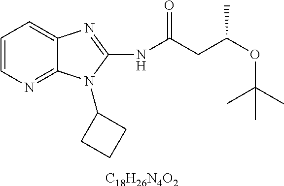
[C18H26N4O2].C1=CN=C2C(=C1)N=C(NC(CC(OC(C)(C)C)C)=O)N2C1CCC1
